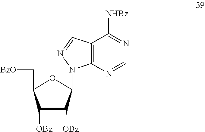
C1([OBz])C([OBz])C(N2C3=C(C([NHBz])=NC=N3)C=N2)OC1C[BzO]
